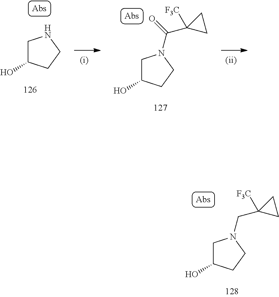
C1C(O)CCN1CC1([F3C])CC1.C1C(O)CCN1.C1C(O)CCN1C(=O)C1([F3C])CC1
